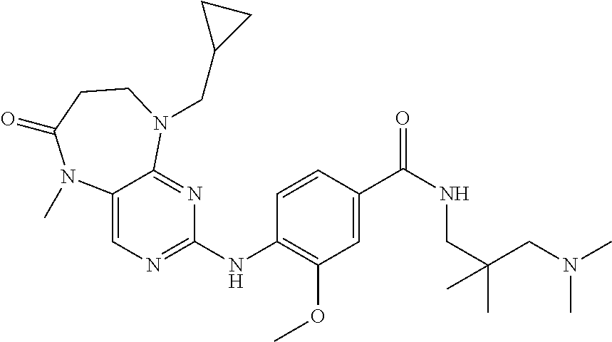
C1(NC2=NC=C3C(=N2)N(CC2CC2)CCC(=O)N3C)=C(OC)C=C(C(NCC(C)(CN(C)C)C)=O)C=C1
